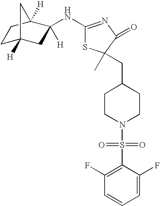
C1C2([H])CC([H])(NC3=NC(=O)C(C)(CC4CCN(S(C5=C(F)C=CC=C5F)(=O)=O)CC4)S3)C([H])(C1)C2
